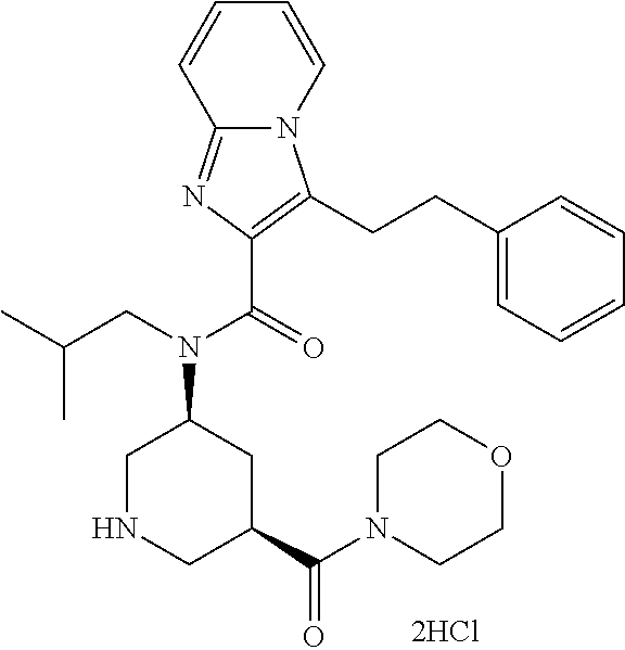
C1NCC(C(=O)N2CCOCC2)CC1N(C(C1=C(CCC2=CC=CC=C2)N2C(=N1)C=CC=C2)=O)CC(C)C
